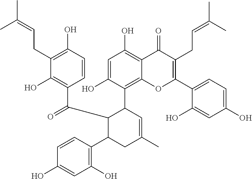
C1=CC(O)=C(CC=C(C)C)C(O)=C1C(=O)C1C(C2=C(O)C=C(O)C=C2)CC(C)=CC1C1=C2C(=C(O)C=C1O)C(=O)C(CC=C(C)C)=C(C1=CC=C(O)C=C1O)O2
